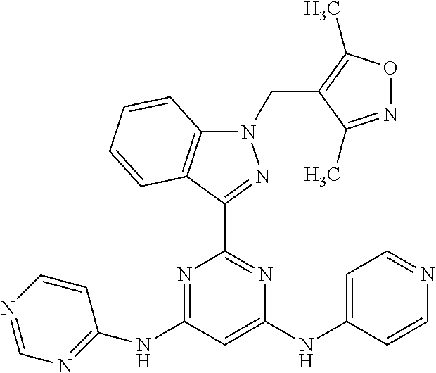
N1(CC2=C(C)ON=C2C)C2=C(C(C3=NC(NC4=CC=NC=C4)=CC(NC4=NC=NC=C4)=N3)=N1)C=CC=C2
